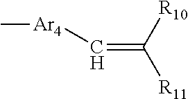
C(=C([R11])[R10])[Ar4]C
